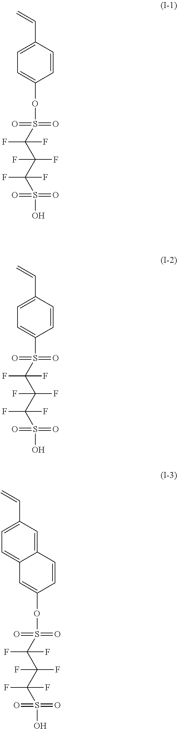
C=CC1=CC=C(OS(=O)(=O)C(C(C(S(=O)(=O)O)(F)F)(F)F)(F)F)C=C1.C=CC1=CC=C(S(=O)(=O)C(C(C(S(=O)(=O)O)(F)F)(F)F)(F)F)C=C1.C=CC1=CC=C2C(=C1)C=CC(OS(=O)(=O)C(C(C(S(=O)(=O)O)(F)F)(F)F)(F)F)=C2
